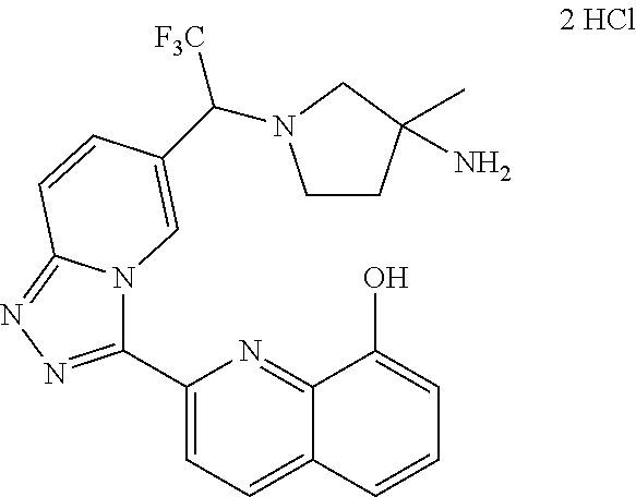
C1(C2=NN=C3N2C=C(C([F3C])N2CCC(C)(N)C2)C=C3)=CC=C2C(=N1)C(O)=CC=C2
